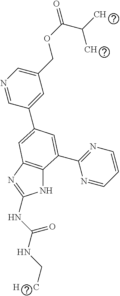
N1C2=C(N=C1NC(NC[H      C])=O)C=C(C1=CC(COC(=O)C(C)C)=CN=C1)C=C2C1=NC=CC=N1
